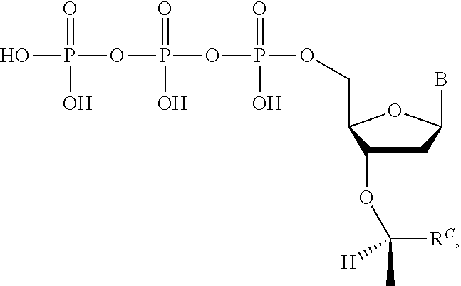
OP(OP(OP(OCC1C(OC([RC])(C)[H])CC(B)O1)(=O)O)(=O)O)(=O)O
